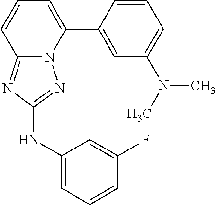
C1=CC(C2=CC=CC3=NC(NC4=CC=CC(F)=C4)=NN23)=CC(N(C)C)=C1
